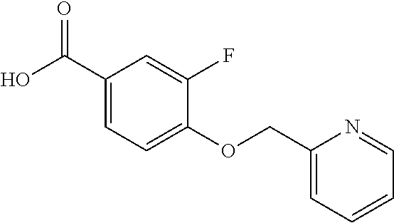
C1(C(O)=O)=CC=C(OCC2=CC=CC=N2)C(F)=C1
